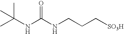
CC(NC(NCCC[SO3H])=O)(C)C
